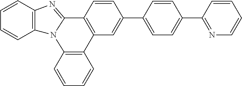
C1=CC2=C(C=C1)N1C(=NC3=C1C=CC=C3)C1=C2C=C(C2=CC=C(C3=NC=CC=C3)C=C2)C=C1
